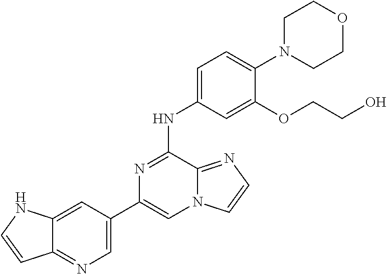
C1(C2=CN=C3C(=C2)NC=C3)=CN2C(=NC=C2)C(NC2=CC=C(N3CCOCC3)C(OCCO)=C2)=N1
